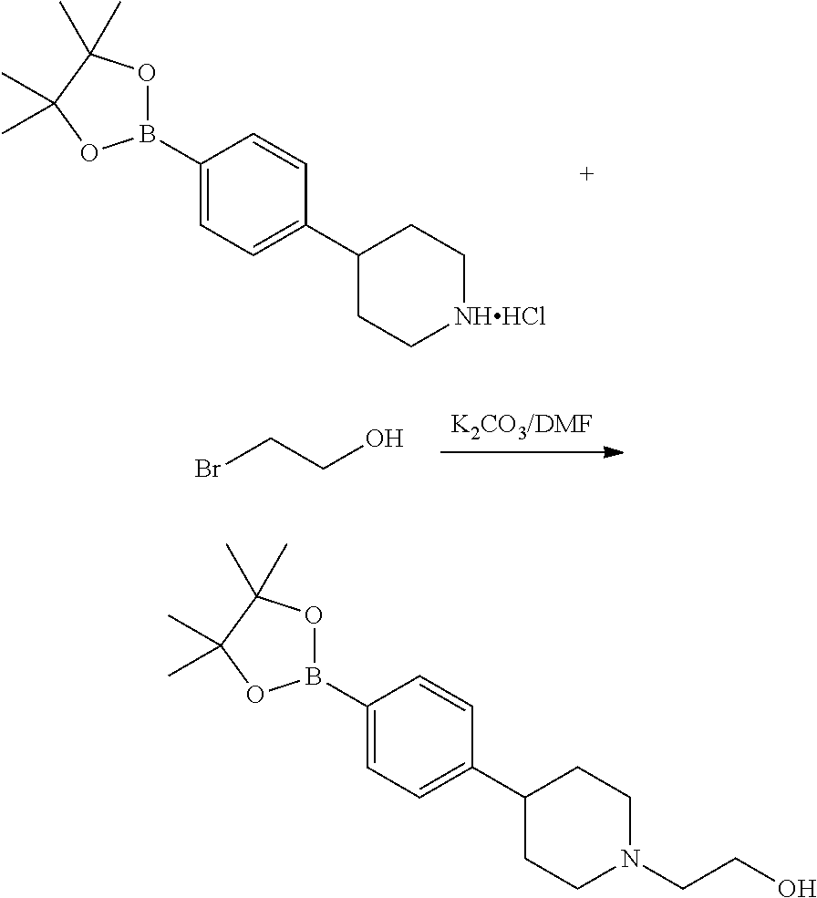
C1(C2=CC=C(B3OC(C)(C)C(C)(C)O3)C=C2)CC[NHHCl]CC1.BrCCO.C1(C2=CC=C(B3OC(C)(C)C(C)(C)O3)C=C2)CCN(CCO)CC1
